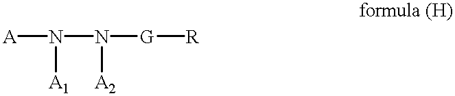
[A]N(N([G][R])[A2])[A1]
